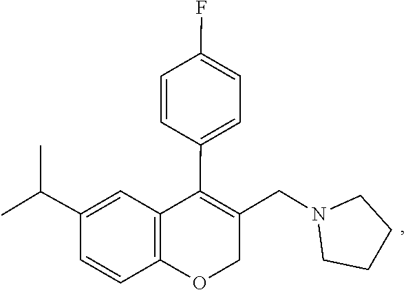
C1CN(CC2=C(C3=CC=C(F)C=C3)C3=C(C=CC(C(C)C)=C3)OC2)CC1
